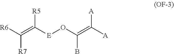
C([R7])([R6])=C([E]OC(=C([A])[A])B)[R5]
